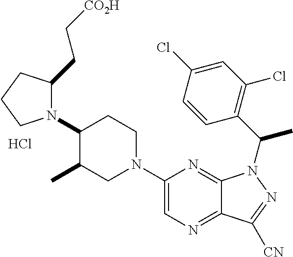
N1(C2C(C)CN(C3=CN=C4C(=N3)N(C(C)C3=C(Cl)C=C(Cl)C=C3)N=C4[CN])CC2)C(CC[CO2H])CCC1.Cl
